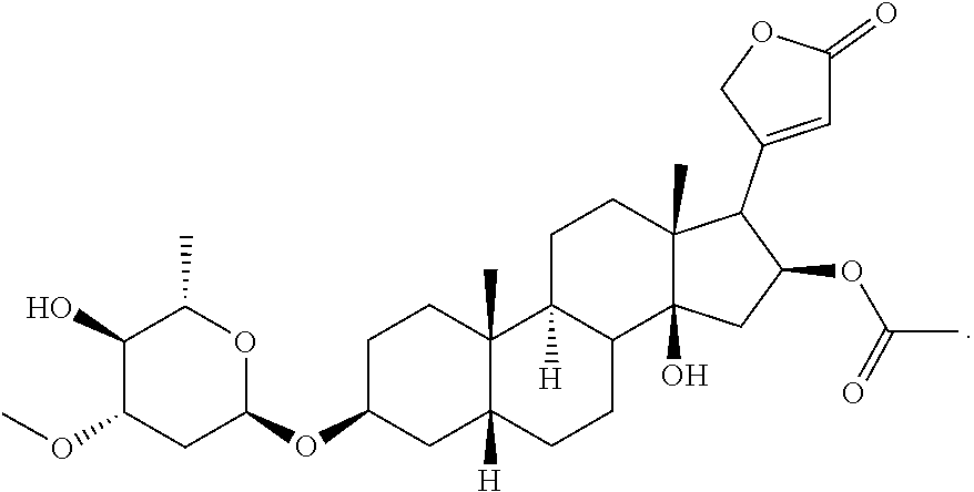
CC(=O)OC1C(C2=CC(=O)OC2)C2(C)CCC3([H])C4(C)C([H])(CC(OC5OC(C)C(O)C(OC)C5)CC4)CCC3C2(O)C1
